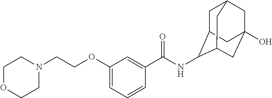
C1C2C(NC(C3=CC(OCCN4CCOCC4)=CC=C3)=O)C3CC(O)(CC1C3)C2
